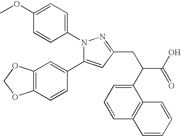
C1(OC)=CC=C(N2C(C3=CC4=C(C=C3)OCO4)=CC(CC(C(O)=O)C3=CC=CC4=C3C=CC=C4)=N2)C=C1
